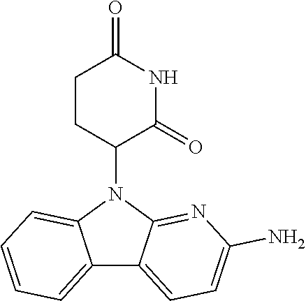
N1(C2CCC(=O)NC2=O)C2=NC(N)=CC=C2C2=CC=CC=C12
